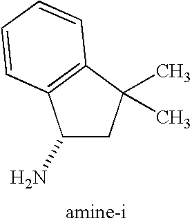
C1(N)CC(C)(C)C2=C1C=CC=C2
